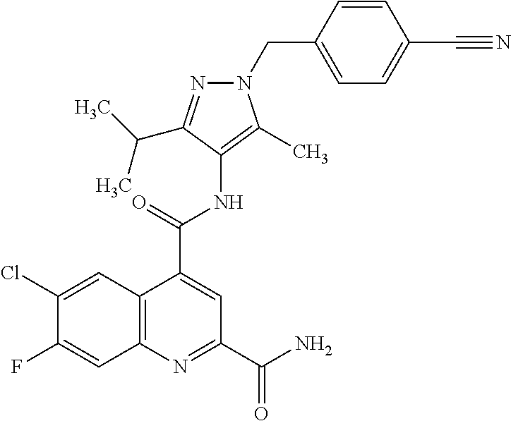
C12=C(N=C(C(=O)N)C=C1C(=O)NC1=C(C)N(CC3=CC=C(C#N)C=C3)N=C1C(C)C)C=C(F)C(Cl)=C2
